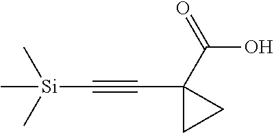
C(#CC1(C(O)=O)CC1)[Si](C)(C)C
